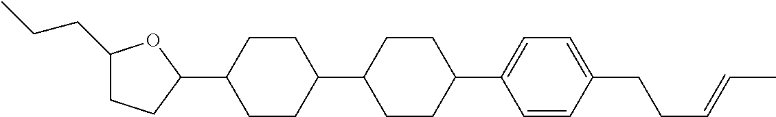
C1(CCC)CCC(C2CCC(C3CCC(C4=CC=C(CCC=CC)C=C4)CC3)CC2)O1
